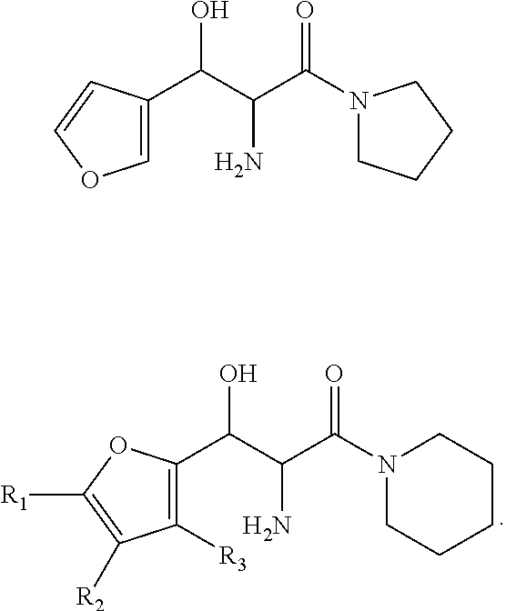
C1([R3])=C(C(C(C(N2CCCCC2)=O)N)O)OC([R1])=C1[R2].C1=C(C(C(C(N2CCCC2)=O)N)O)C=CO1
